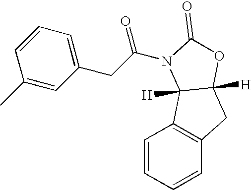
C1(C)=CC(CC(N2C3([H])C4=C(C=CC=C4)CC3([H])OC2=O)=O)=CC=C1
